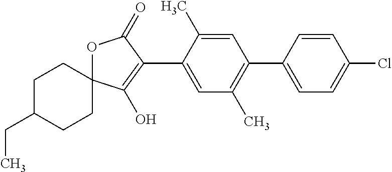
C1C(CC)CCC2(C1)OC(=O)C(C1=CC(C)=C(C3=CC=C(Cl)C=C3)C=C1C)=C2O
